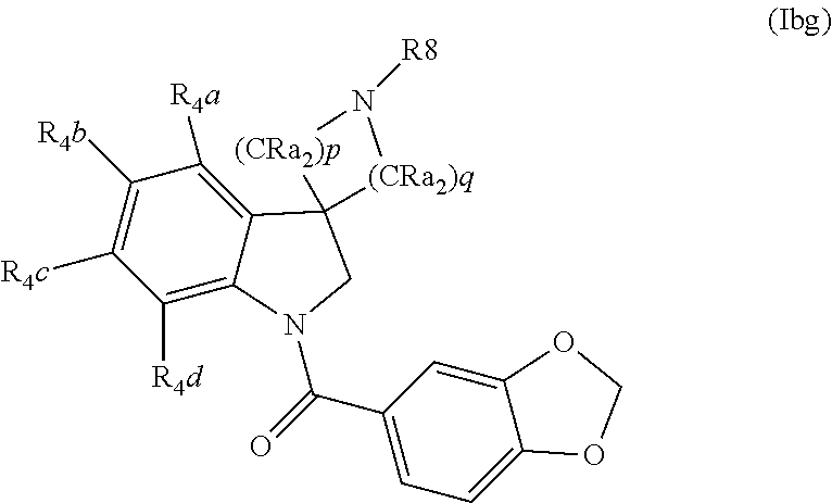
C1([R4d])=C2C(=C([R4a])C([R4b])=C1[R4c])C1(CN2C(=O)C2=CC=C3C(=C2)OCO3)[(CRa2)q]N([R8])[(CRa2)p]1
